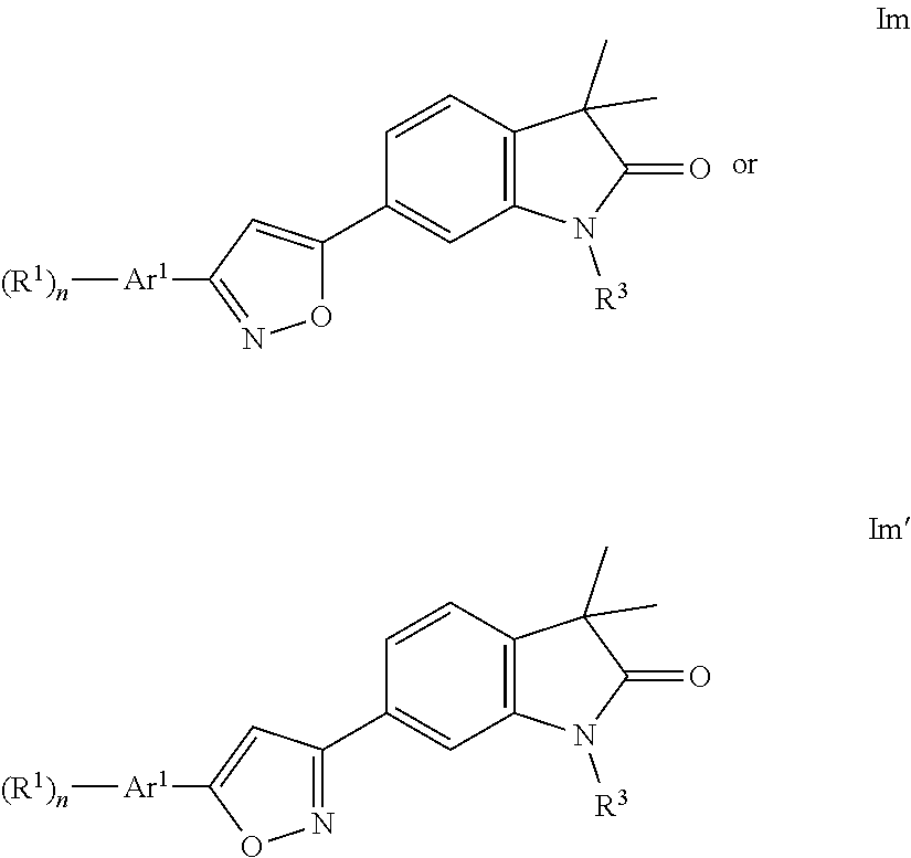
[(R1)n][Ar1]C1=NOC(C2=CC3=C(C=C2)C(C)(C)C(=O)N3[R3])=C1.[(R1)n][Ar1]C1=CC(C2=CC3=C(C=C2)C(C)(C)C(=O)N3[R3])=NO1
